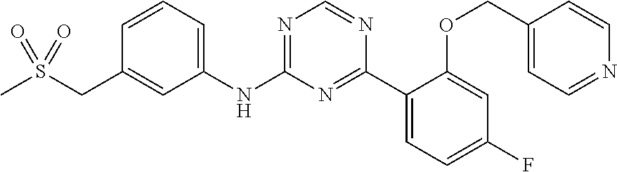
N1=C(NC2=CC=CC(CS(C)(=O)=O)=C2)N=C(C2=CC=C(F)C=C2OCC2=CC=NC=C2)N=C1
